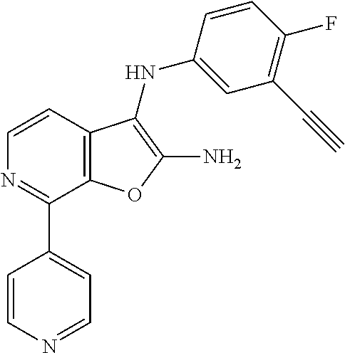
N1=C(C2=CC=NC=C2)C2=C(C=C1)C(NC1=CC(C#C)=C(F)C=C1)=C(N)O2
